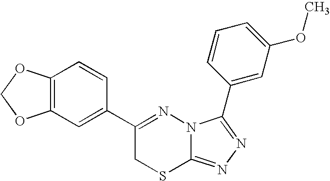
C12=C(C=C(C3=NN4C(=NN=C4C4=CC(OC)=CC=C4)SC3)C=C1)OCO2
